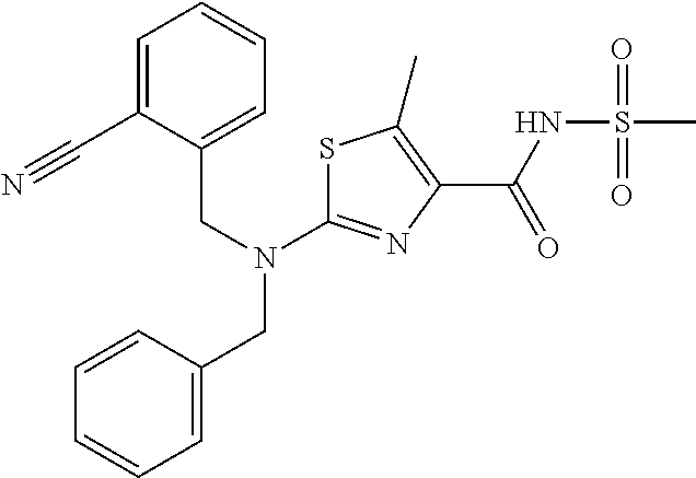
C(C1=CC=CC=C1C#N)N(C1=NC(C(NS(C)(=O)=O)=O)=C(C)S1)CC1=CC=CC=C1
